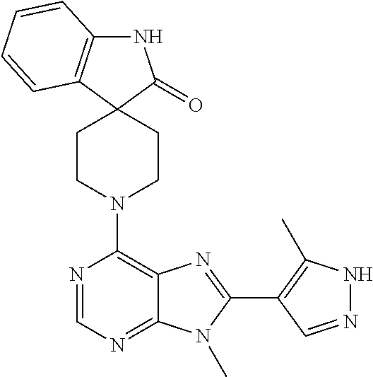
N1C2=C(C3(C1=O)CCN(C1=C4C(=NC=N1)N(C)C(C1=C(C)NN=C1)=N4)CC3)C=CC=C2
